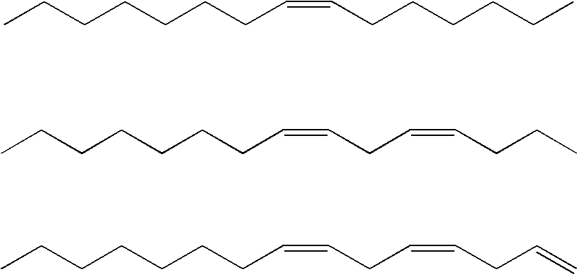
CCCCCCCC=CCCCCCC.CCCCCCCC=CCC=CCCC.CCCCCCCC=CCC=CCC=C
